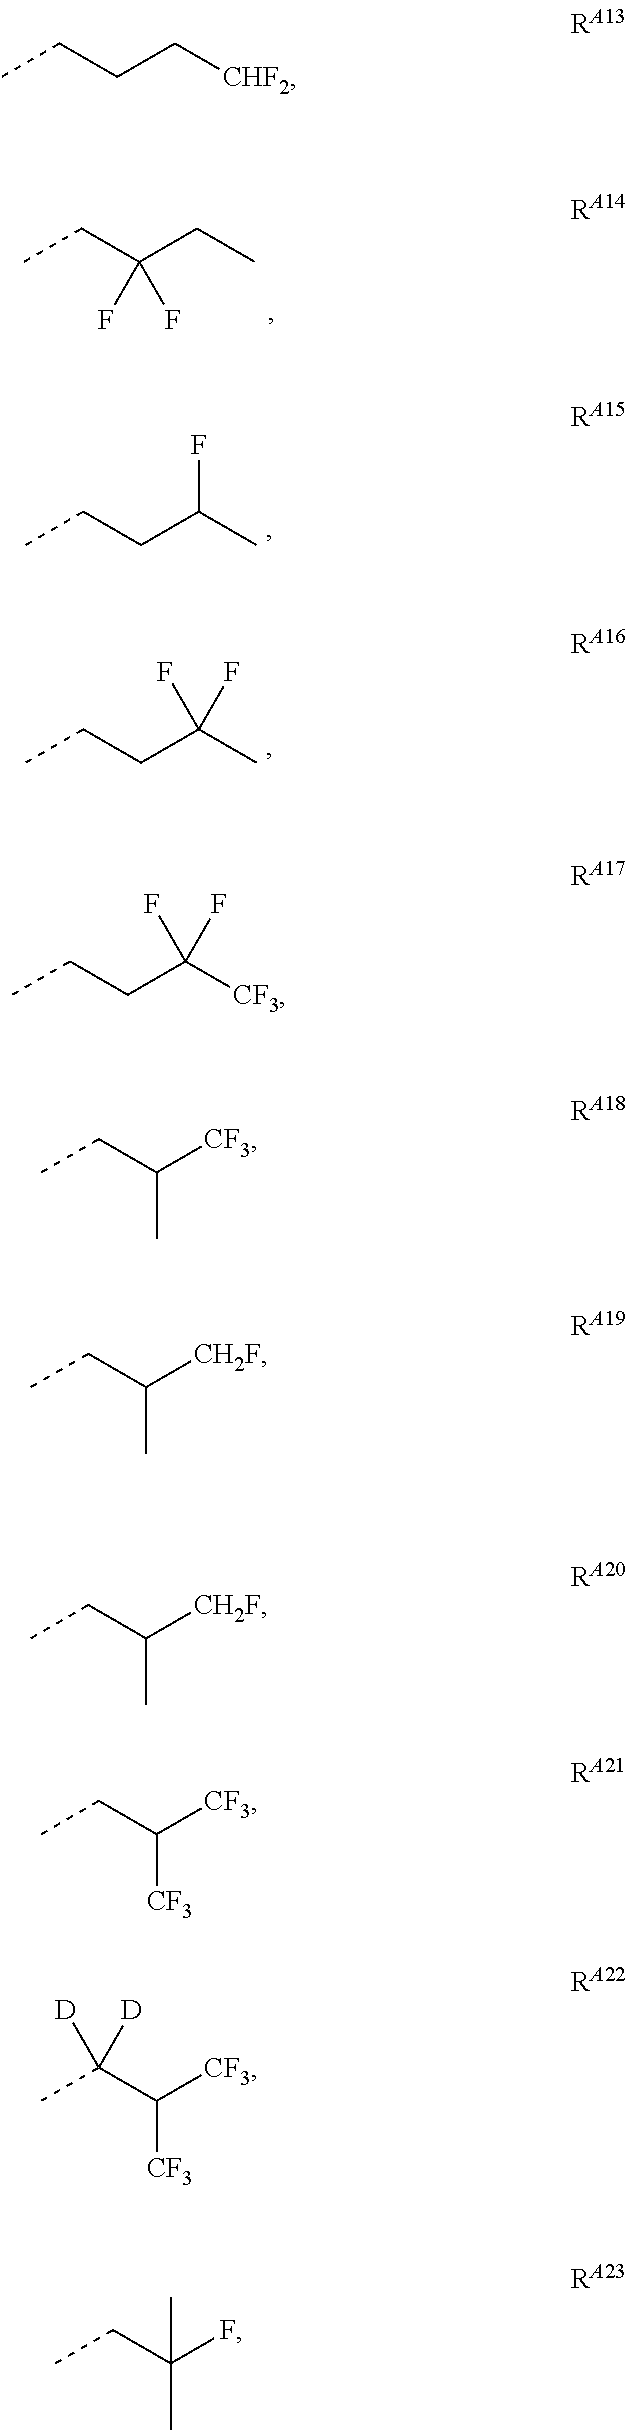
CCC(CC)(F)F.CCCC(C)F.CCCC(C)(F)F.CCCC[CHF2].CCCC([CF3])(F)F.CCC([CF3])C.CCC([CH2F])C.CCC([CH2F])C.CCC([CF3])[CF3].CC(C([CF3])[CF3])([D])[D].CCC(F)(C)C
